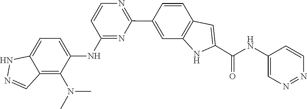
CN(C)C1=C2C=NNC2=CC=C1NC1=NC(C2=CC3=C(C=C2)C=C(C(NC2=CN=NC=C2)=O)N3)=NC=C1
